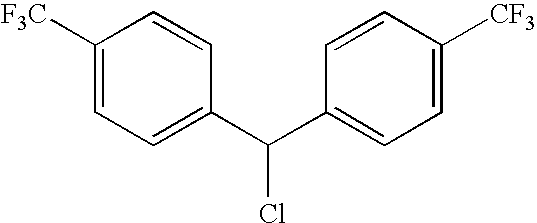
C1([F3C])=CC=C(C(C2=CC=C([CF3])C=C2)Cl)C=C1
